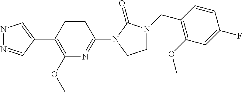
N1N=CC(C2=C(OC)N=C(N3C(=O)N(CC4=C(OC)C=C(F)C=C4)CC3)C=C2)=C1
